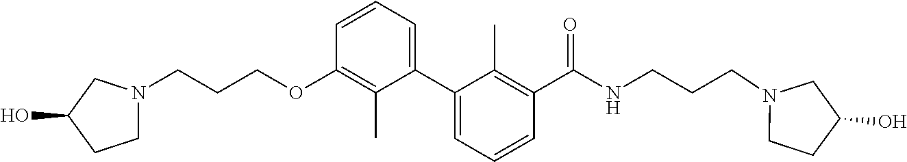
C1(C2=CC=CC(OCCCN3CCC(O)C3)=C2C)=CC=CC(C(NCCCN2CCC(O)C2)=O)=C1C
